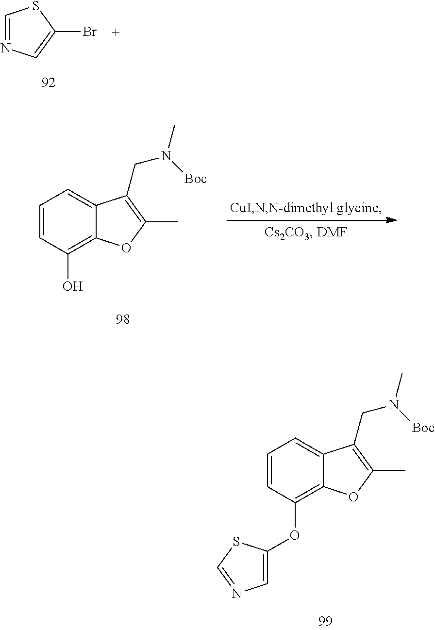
C1=NC=C(Br)S1.C1=CC(O)=C2C(=C1)C(CN(C)[Boc])=C(C)O2.C1=CC(OC2=CN=CS2)=C2C(=C1)C(CN(C)[Boc])=C(C)O2
